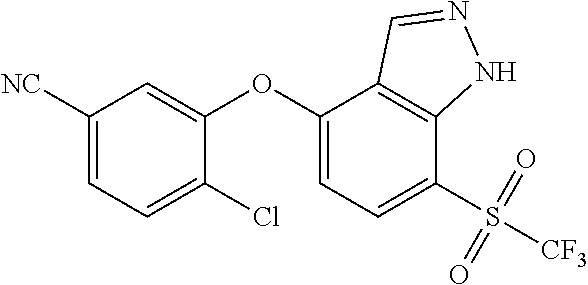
C1(OC2=CC=C(S([CF3])(=O)=O)C3=C2C=NN3)=CC([NC])=CC=C1Cl
